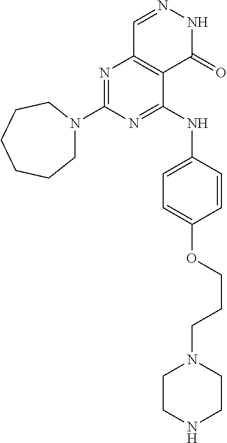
N1=C(N2CCCCCC2)N=C(NC2=CC=C(OCCCN3CCNCC3)C=C2)C2=C1C=NNC2=O
